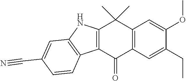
C12=C(C(=O)C3=C(C1(C)C)C=C(OC)C(CC)=C3)C1=C(N2)C=C(C#N)C=C1
